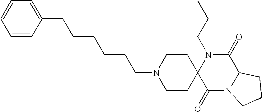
C(N1C2(C(=O)N3C(C1=O)CCC3)CCN(CCCCCCC1=CC=CC=C1)CC2)CC
